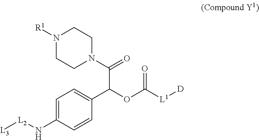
C1=C(N[L2][L3])C=CC(C(OC([L1][D])=O)C(=O)N2CCN([R1])CC2)=C1
